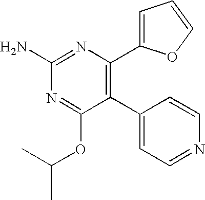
C1(N)=NC(C2=CC=CO2)=C(C2=CC=NC=C2)C(OC(C)C)=N1
